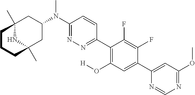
C12(C)NC(C)(CC(N(C3=NN=C(C4=C(O[H])C=C(C5=CC(OC)=NC=N5)C(F)=C4F)C=C3)C)C1)CCC2
